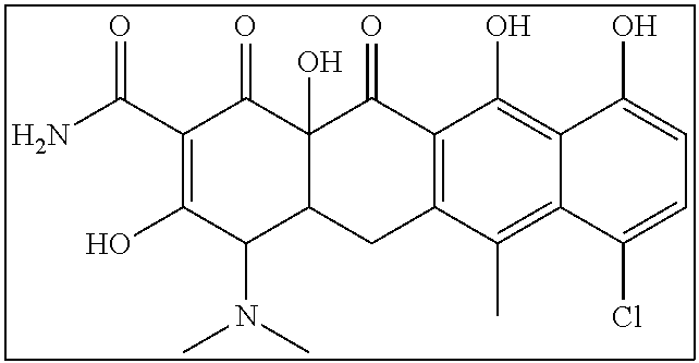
C12=C(C(C)=C3C(=C1O)C(O)=CC=C3Cl)CC1C(O)(C2=O)C(=O)C(C(N)=O)=C(O)C1N(C)C
